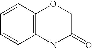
C12=C(C=CC=C1)OCC(=O)N2
